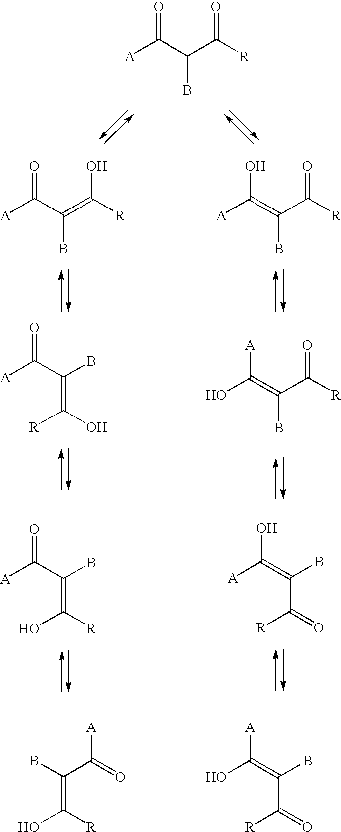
[A]C(C(B)=C(O)[R])=O.OC(=C(C([R])=O)B)[A].[A]C(C(B)=C([R])O)=O.[A]C(=C(B)C(=O)[R])O.OC(=C(B)C(=O)[R])[A].BC(C(=O)[A])=C([R])O.[A]C(C(C([R])=O)B)=O.[A]C(C(=C([R])O)B)=O.[A]C(=C(C([R])=O)B)O
